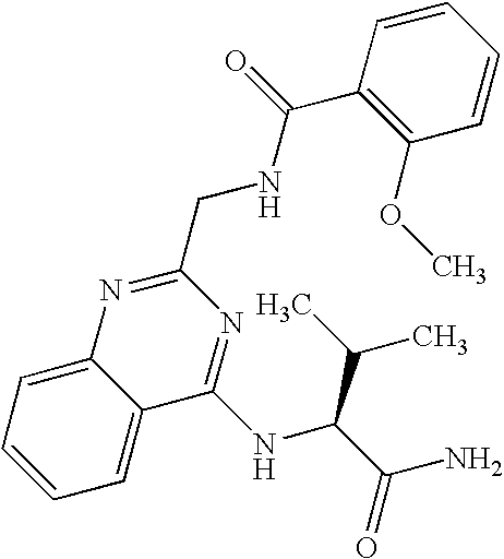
C1=CC=C2C(=C1)N=C(CNC(C1=C(OC)C=CC=C1)=O)N=C2NC(C(C)C)C(N)=O
